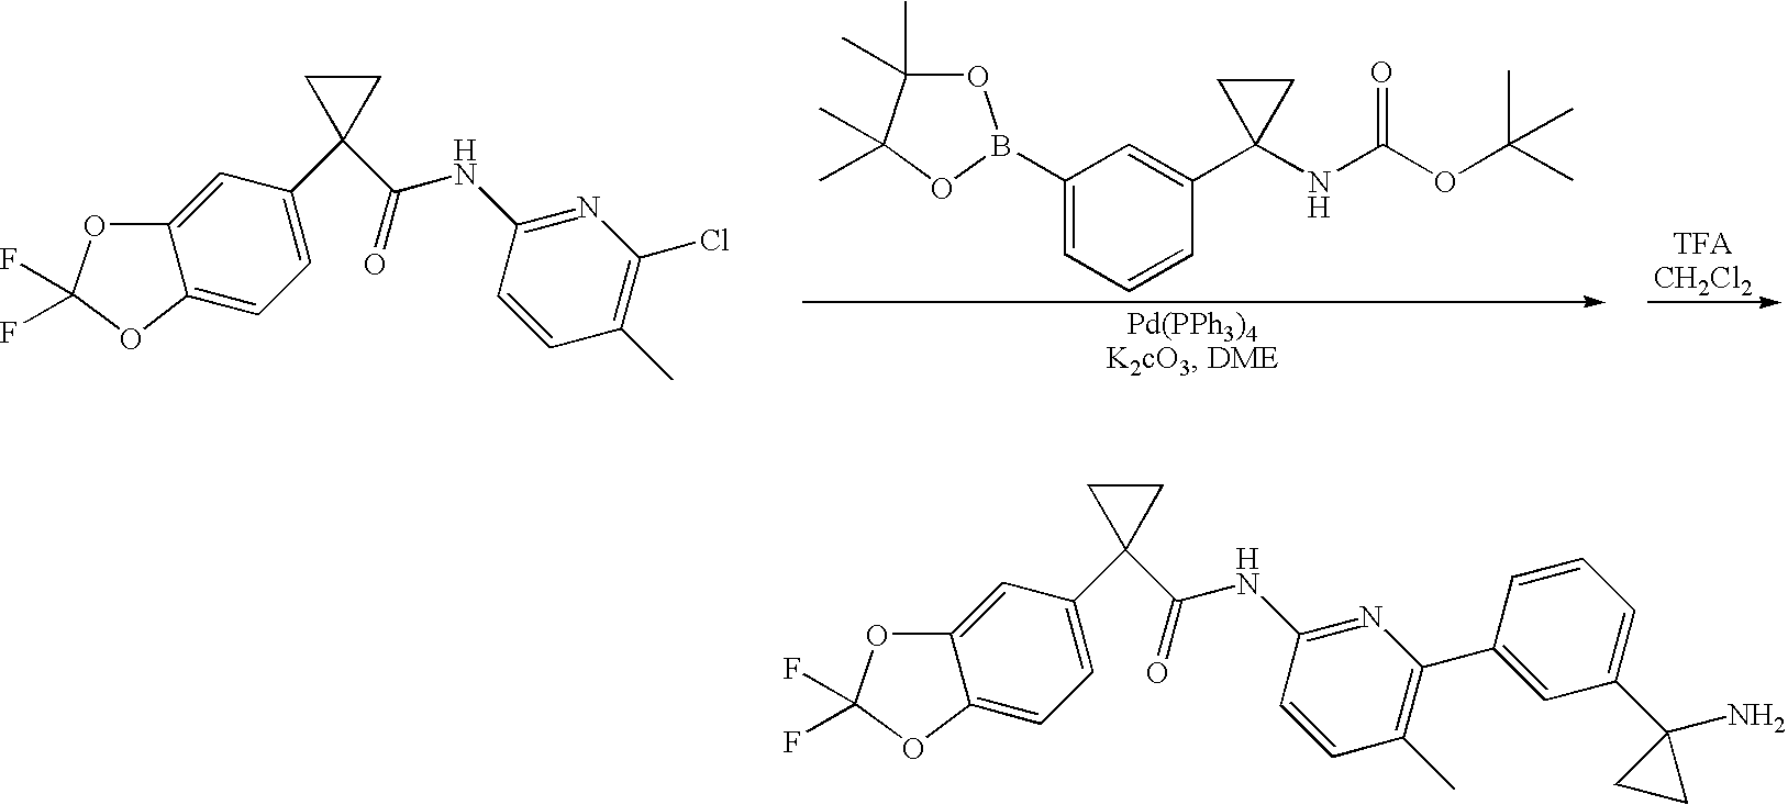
C1=C(B2OC(C)(C)C(C)(C)O2)C=C(C2(NC(OC(C)(C)C)=O)CC2)C=C1.C(=O)(NC1=NC(Cl)=C(C)C=C1)C1(C2=CC=C3C(=C2)OC(F)(F)O3)CC1.C(=O)(NC1=NC(C2=CC(C3(N)CC3)=CC=C2)=C(C)C=C1)C1(C2=CC=C3C(=C2)OC(F)(F)O3)CC1
